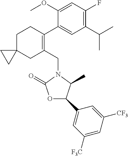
C1(OC)=CC(F)=C(C(C)C)C=C1C1=C(CN2C(=O)OC(C3=CC([F3C])=CC([CF3])=C3)C2C)CC2(CC1)CC2
